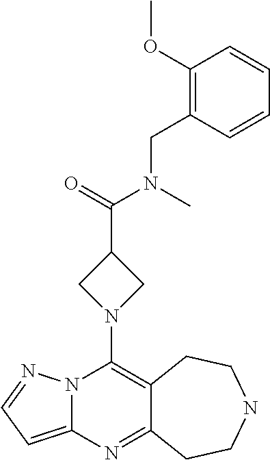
N12C(=CC=N1)N=C1C(=C2N2CC(C(=O)N(C)CC3=C(OC)C=CC=C3)C2)CCNCC1
